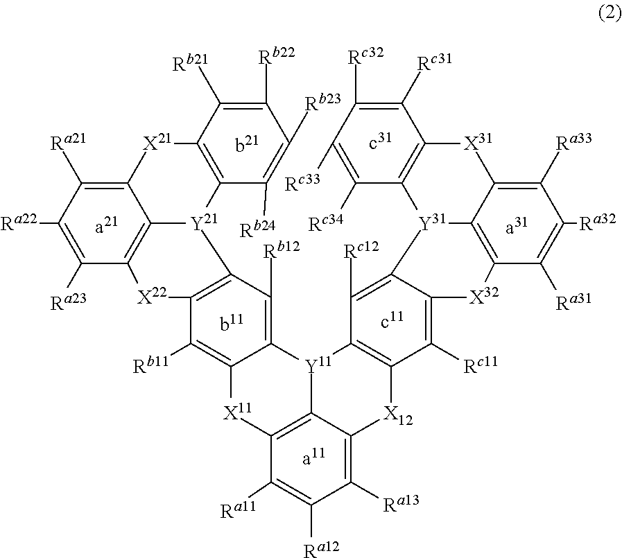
C12=C3C(=C([Ra13])C([Ra12])=C1[Ra11])[X12]C1=C([Y11]3C3=C([Rb12])C4=C(C([Rb11])=C3[X11]2)[X22]C2=C3[Y21]4C4=C([X21]C3=C([Ra21])C([Ra22])=C2[Ra23])C([Rb21])=C([Rb22])C([Rb23])=C4[Rb24])C([Rc12])=C2C(=C1[Rc11])[X32]C1=C3[Y31]2C2=C([X31]C3=C([Ra33])C([Ra32])=C1[Ra31])C([Rc31])=C([Rc32])C([Rc33])=C2[Rc34]
